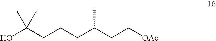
C(CC(CCCC(O)(C)C)C)[OAc]
